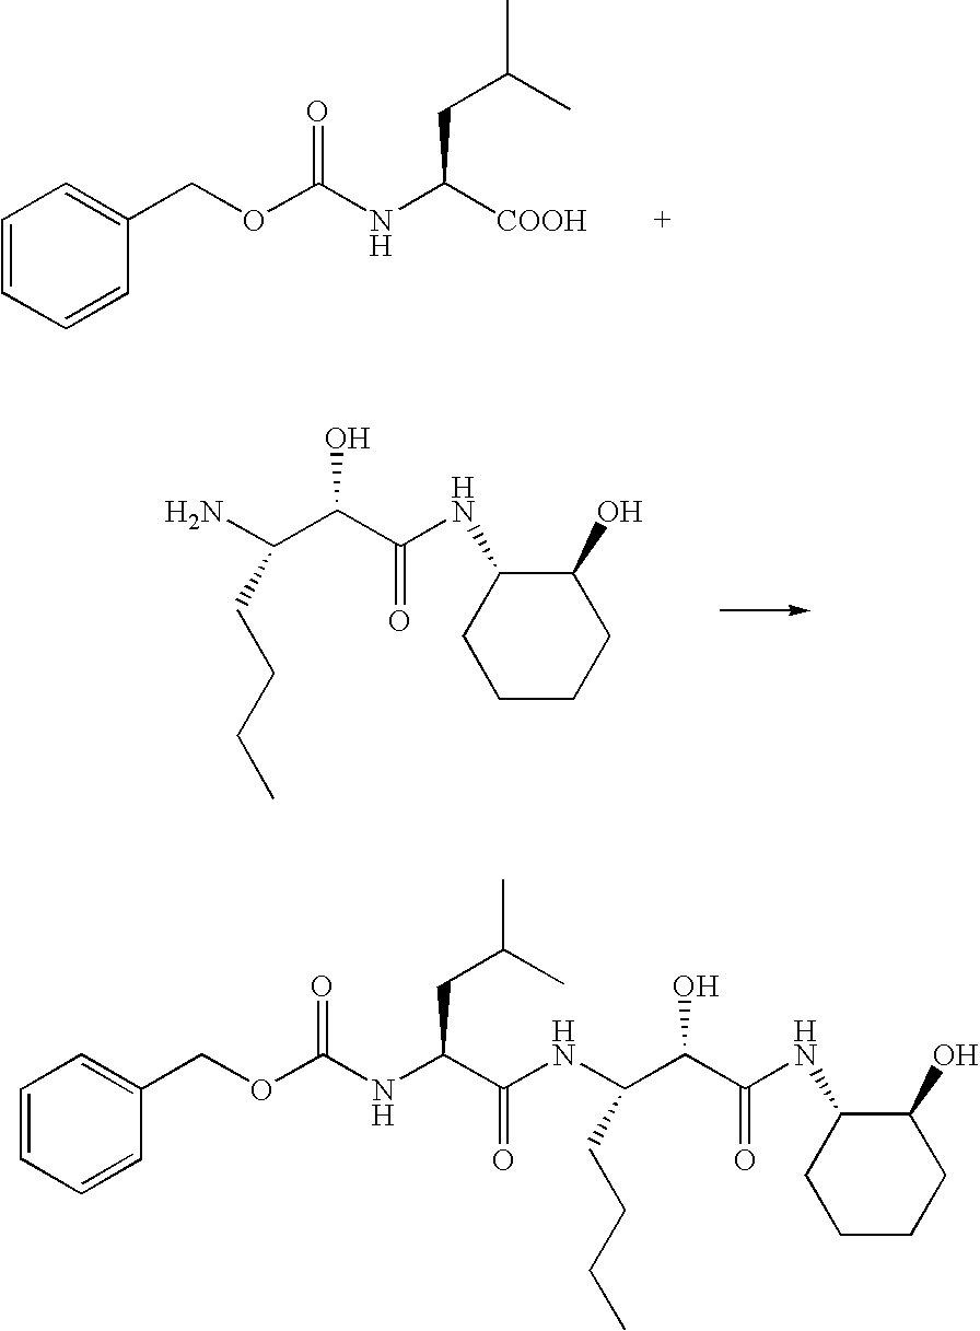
C1(COC(NC([COOH])CC(C)C)=O)=CC=CC=C1.NC(C(C(=O)NC1C(O)CCCC1)O)CCCC.C1(COC(NC(C(NC(CCCC)C(C(=O)NC2C(O)CCCC2)O)=O)CC(C)C)=O)=CC=CC=C1
